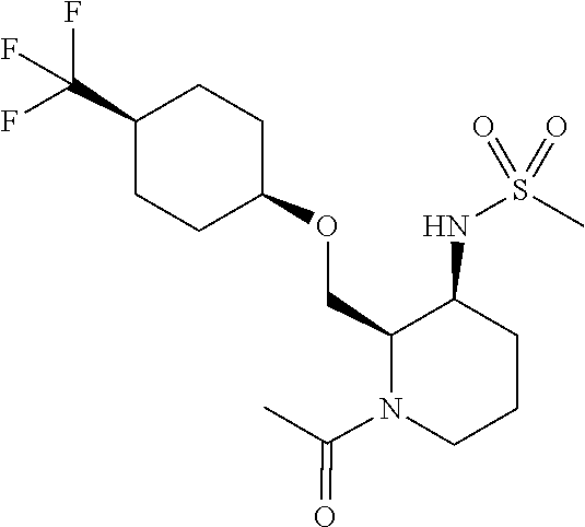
FC(C1CCC(OCC2C(NS(C)(=O)=O)CCCN2C(C)=O)CC1)(F)F
